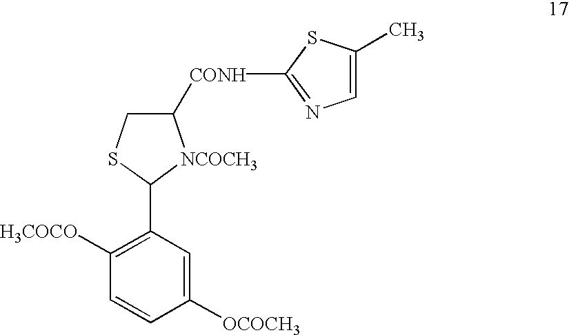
C1([OCOCH3])=CC(C2[NCOCH3]C([CONH]C3=NC=C(C)S3)CS2)=C([H3COCO])C=C1
